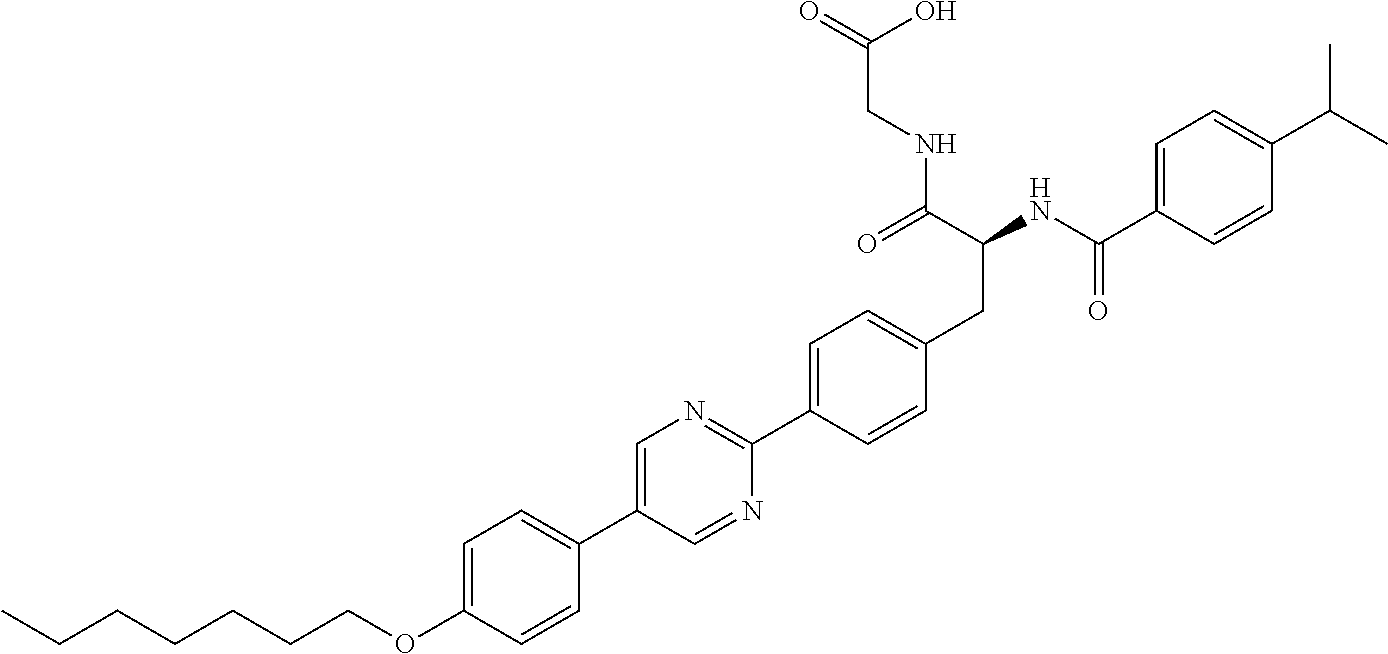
CCCCCCCOC1=CC=C(C2=CN=C(C3=CC=C(CC(NC(C4=CC=C(C(C)C)C=C4)=O)C(=O)NCC(O)=O)C=C3)N=C2)C=C1
